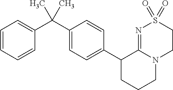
C1(C(C2=CC=CC=C2)(C)C)=CC=C(C2CCCN3C2=NS(=O)(=O)CC3)C=C1
